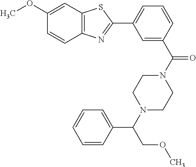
C12=C(N=C(C3=CC=CC(C(N4CCN(C(COC)C5=CC=CC=C5)CC4)=O)=C3)S1)C=CC(OC)=C2
